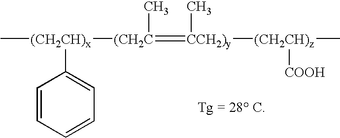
C[(CH2CH)x]([(CH2C](=[CCH2)y](C)[(CH2CH)z](C)[COOH])C)C1=CC=CC=C1
